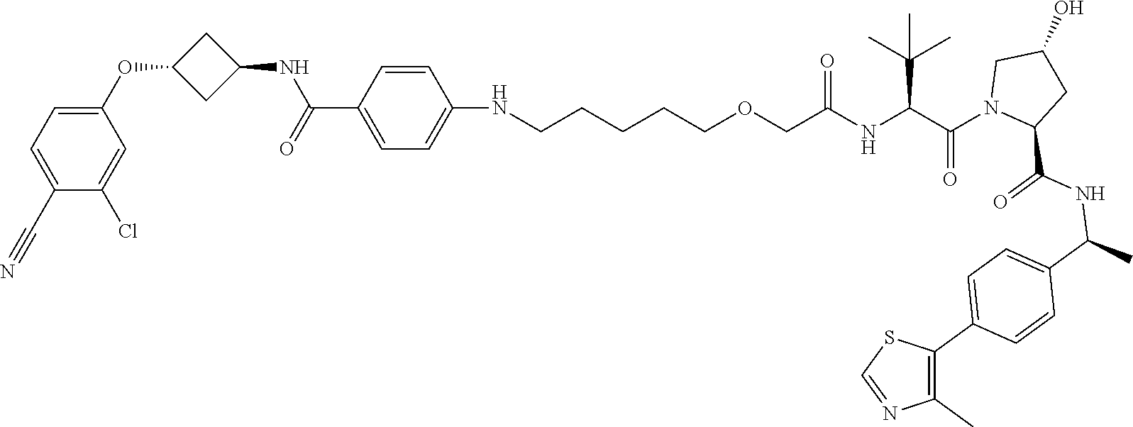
C1(C#N)=CC=C(OC2CC(NC(=O)C3=CC=C(NCCCCCOCC(NC(C(N4CC(O)CC4C(NC(C4=CC=C(C5=C(C)N=CS5)C=C4)C)=O)=O)C(C)(C)C)=O)C=C3)C2)C=C1Cl
